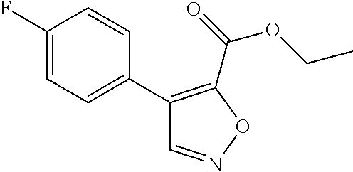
C1(F)=CC=C(C2=C(C(=O)OCC)ON=C2)C=C1
